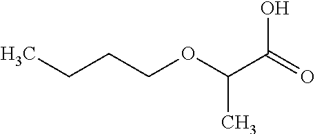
CCCCOC(C(=O)O)C
